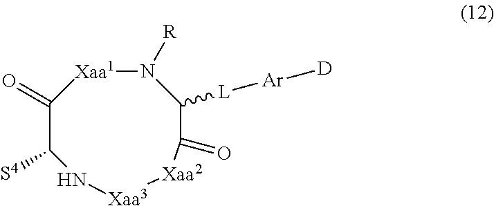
C1(=O)C([S4])N[Xaa3][Xaa2]C(=O)C([L][Ar][D])N([R])[Xaa1]1
